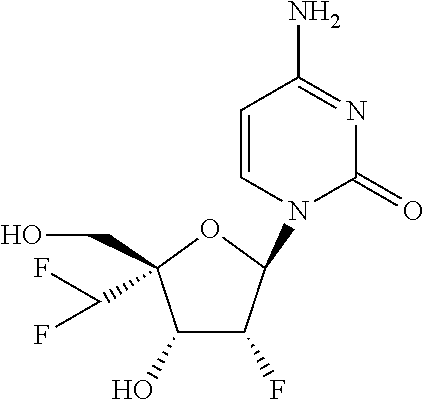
C1(O)C(F)C(N2C=CC(N)=NC2=O)OC1(C(F)F)CO
